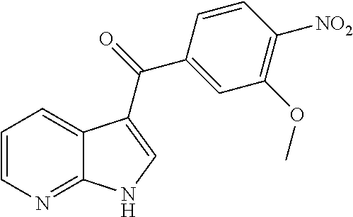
C12=NC=CC=C1C(C(=O)C1=CC(OC)=C([NO2])C=C1)=CN2
